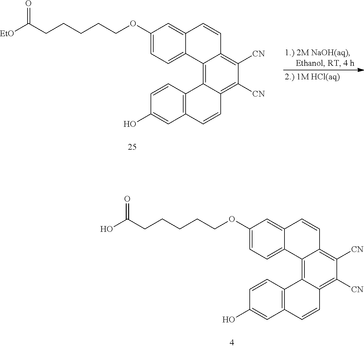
C1=C2C(=CC=C1OCCCCCC([EtO])=O)C1=C3C(=C([CN])C([CN])=C1C=C2)C=CC1=C3C=CC(O)=C1.C1=C2C(=CC=C1OCCCCCC(O)=O)C1=C3C(=C([CN])C([CN])=C1C=C2)C=CC1=C3C=CC(O)=C1
